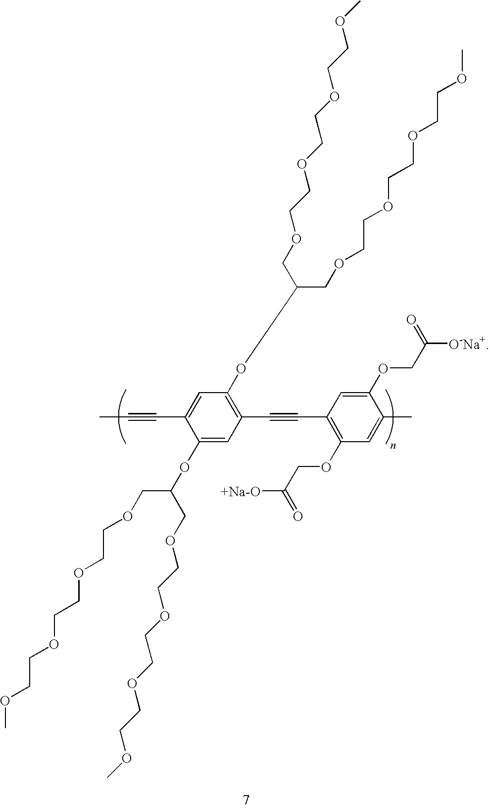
C1(OC(COCCOCCOCCOC)COCCOCCOCCOC)=CC(C#CC2=C(OCC(=O)[+Na-O])C=C(C)C(OCC(=O)[O-Na+])=C2)=C(OC(COCCOCCOCCOC)COCCOCCOCCOC)C=C1C#CC
